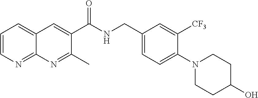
C1=CN=C2C(=C1)C=C(C(NCC1=CC=C(N3CCC(O)CC3)C([CF3])=C1)=O)C(C)=N2
